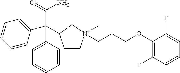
C1(OCCC[N+]2(C)CCC(C(C(=O)N)(C3=CC=CC=C3)C3=CC=CC=C3)C2)=C(F)C=CC=C1F
